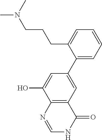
C(CCC1=CC=CC=C1C1=CC2=C(C(O)=C1)N=CNC2=O)N(C)C
